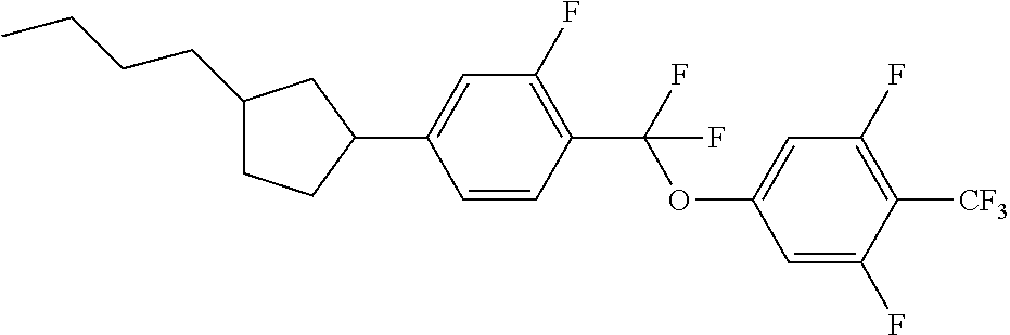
C1(CCCC)CCC(C2=CC(F)=C(C(OC3=CC(F)=C([CF3])C(F)=C3)(F)F)C=C2)C1
